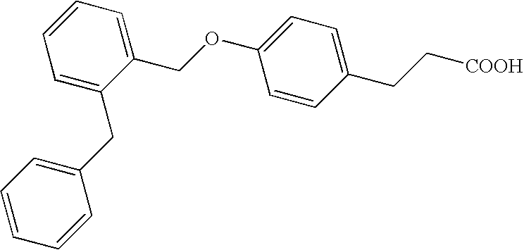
C1=CC=C(COC2=CC=C(CC[COOH])C=C2)C(CC2=CC=CC=C2)=C1
